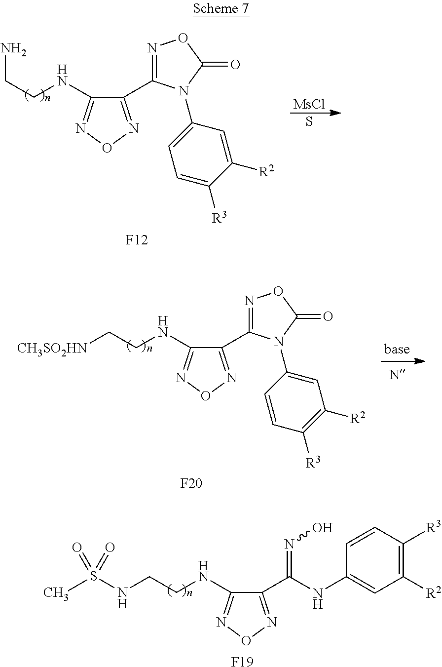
C1(NCCNS(C)(=O)=O)=NON=C1C(NC1=CC([R2])=C([R3])C=C1)=NO.[F19].[F12].C1(NCCN)=NON=C1C1=NOC(=O)N1C1=CC=C([R3])C([R2])=C1.[MsCl].S.C1(NCC[CH3SO2HN])=NON=C1C1=NOC(=O)N1C1=CC([R2])=C([R3])C=C1.[F20]
